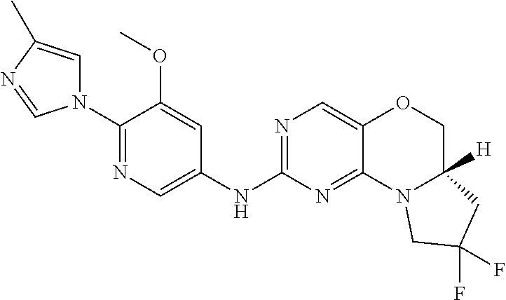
N1(C2=NC=C(NC3=NC=C4C(=N3)N3C([H])(CO4)CC(F)(F)C3)C=C2OC)C=C(C)N=C1
